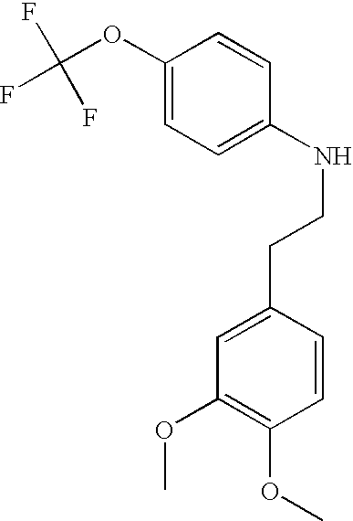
C1(OC(F)(F)F)=CC=C(NCCC2=CC(OC)=C(OC)C=C2)C=C1
